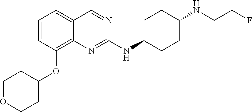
C1=CC(OC2CCOCC2)=C2C(=C1)C=NC(NC1CCC(NCCF)CC1)=N2
